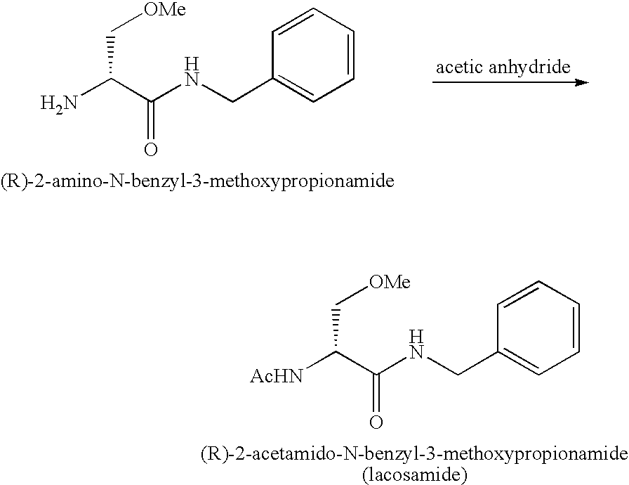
NC(C(NCC1=CC=CC=C1)=O)C[OMe].[AcHN]C(C(NCC1=CC=CC=C1)=O)C[OMe]
